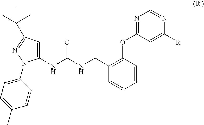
C1(NC(NCC2=C(OC3=NC=NC([R])=C3)C=CC=C2)=O)=CC(C(C)(C)C)=NN1C1=CC=C(C)C=C1
